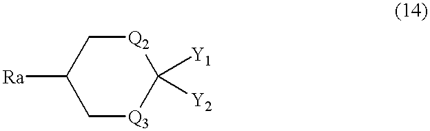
[Ra]C1C[Q3]C([Y1])([Y2])[Q2]C1
